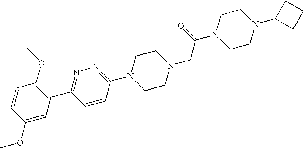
C1=CC(OC)=C(C2=NN=C(N3CCN(CC(N4CCN(C5CCC5)CC4)=O)CC3)C=C2)C=C1OC
